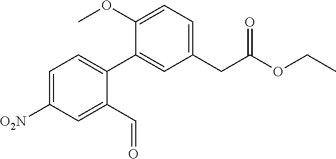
C1=C([O2N])C=C(C=O)C(C2=CC(CC(OCC)=O)=CC=C2OC)=C1
